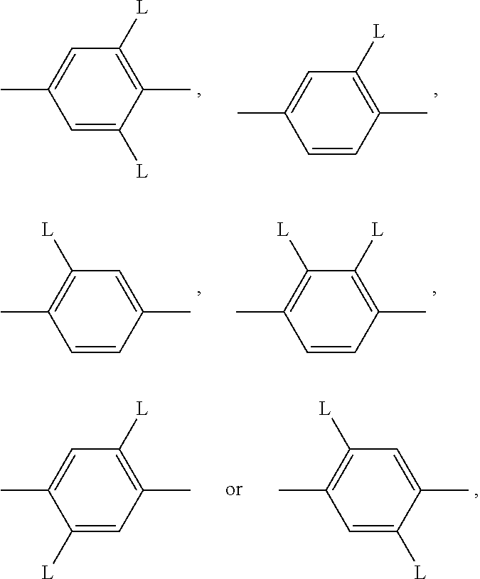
C1(C)=CC([L])=C(C)C([L])=C1.C1(C)=CC([L])=C(C)C=C1.C1(C)=C([L])C=C(C)C=C1.C1(C)=C([L])C([L])=C(C)C=C1.C1(C)=CC([L])=C(C)C=C1[L].C1(C)=C([L])C=C(C)C([L])=C1
